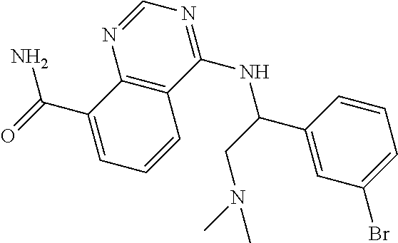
C12=C(C(NC(CN(C)C)C3=CC(Br)=CC=C3)=NC=N1)C=CC=C2C(=O)N
